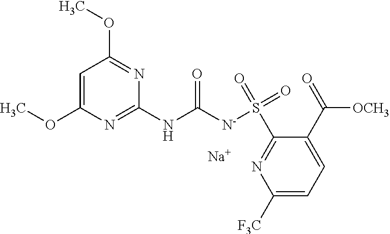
C1=C(OC)N=C(NC([N-]S(=O)(=O)C2=NC([F3C])=CC=C2C(=O)[OCH3])=O)N=C1OC.[Na]
